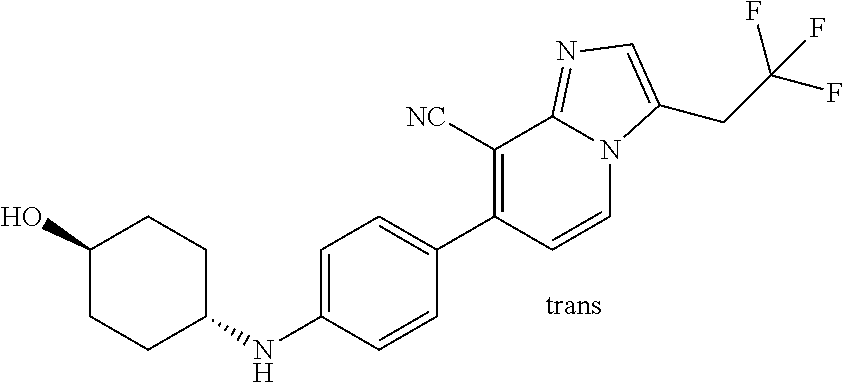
C1(O)CCC(NC2=CC=C(C3=C([NC])C4=NC=C(CC(F)(F)F)N4C=C3)C=C2)CC1
